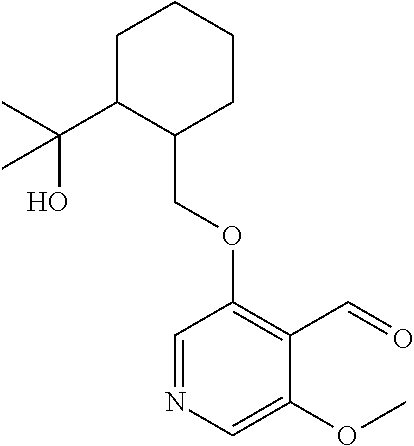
C1C(C(C)(O)C)C(COC2=C(C=O)C(OC)=CN=C2)CCC1
